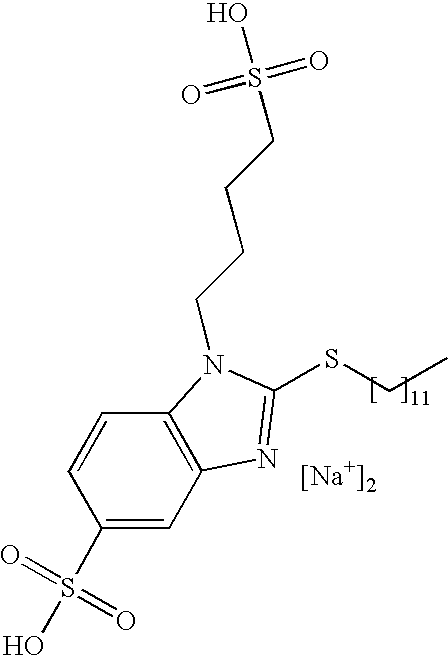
C1(S(O)(=O)=O)=CC2=C(C=C1)N(CCCCS(O)(=O)=O)C(SCC)=N2.[[Na+]2]
